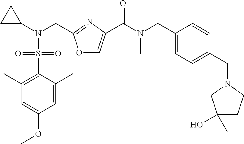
N(CC1=NC(C(N(CC2=CC=C(CN3CC(C)(O)CC3)C=C2)C)=O)=CO1)(S(=O)(=O)C1=C(C)C=C(OC)C=C1C)C1CC1
